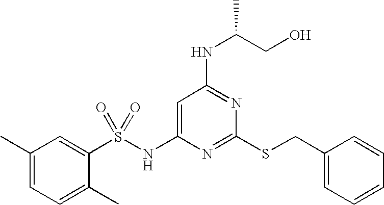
C1=C(NS(C2=CC(C)=CC=C2C)(=O)=O)N=C(SCC2=CC=CC=C2)N=C1NC(CO)C
